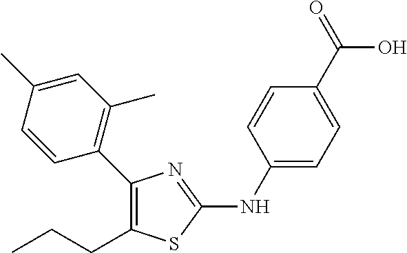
C1(C2=C(CCC)SC(NC3=CC=C(C(=O)O)C=C3)=N2)=C(C)C=C(C)C=C1
